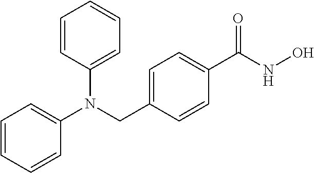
C1=CC=CC(N(C2=CC=CC=C2)CC2=CC=C(C(=O)NO)C=C2)=C1
